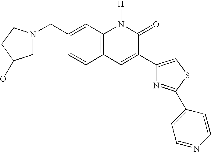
C1C(O)CN(CC2=CC3=C(C=C2)C=C(C2=CSC(C4=CC=NC=C4)=N2)C(=O)N3[H])C1
